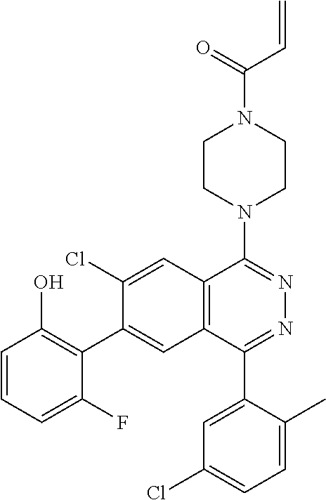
C=CC(N1CCN(C2=NN=C(C3=CC(Cl)=CC=C3C)C3=C2C=C(Cl)C(C2=C(O)C=CC=C2F)=C3)CC1)=O
